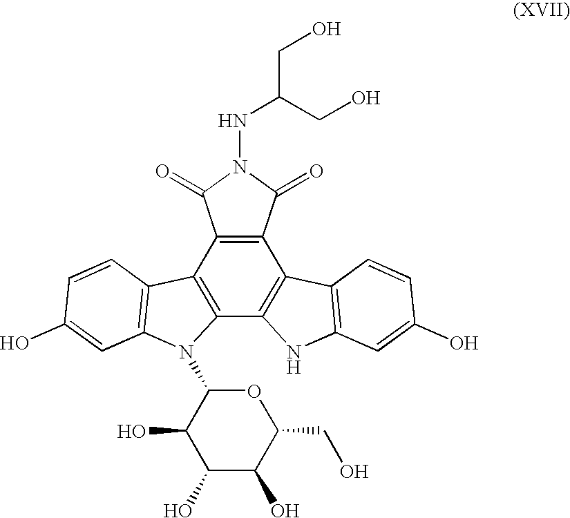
C12=C(C3=C(C4=C1C1=C(N4)C=C(O)C=C1)N(C1C(O)C(O)C(O)C(CO)O1)C1=C3C=CC(O)=C1)C(=O)N(NC(CO)CO)C2=O
